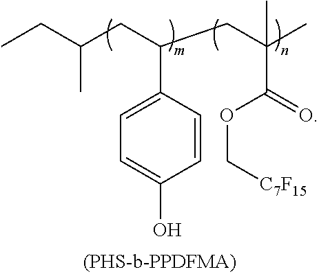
C1=C(C(CC(C)(C(=O)OC[C7F15])C)CC(CC)C)C=CC(O)=C1
